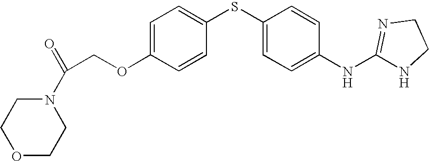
C1=C(OCC(N2CCOCC2)=O)C=CC(SC2=CC=C(NC3=NCCN3)C=C2)=C1
